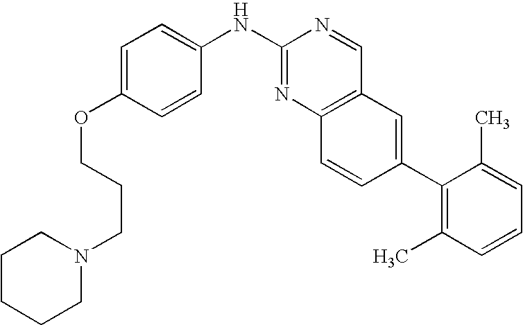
C1(NC2=CC=C(OCCCN3CCCCC3)C=C2)=NC2=C(C=N1)C=C(C1=C(C)C=CC=C1C)C=C2
